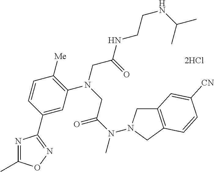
[2HCl].C1=C(C2=NOC(C)=N2)C=CC([Me])=C1N(CC(NCCNC(C)C)=O)CC(N(C)N1CC2=C(C1)C=CC([CN])=C2)=O
